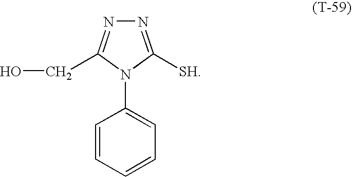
N1=C([SH])N(C2=CC=CC=C2)C(CO)=N1
